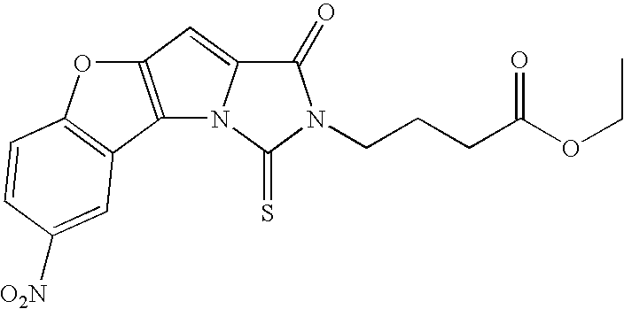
C12=C(C=C3N1C(=S)N(CCCC(OCC)=O)C3=O)OC1=C2C=C([O2N])C=C1
